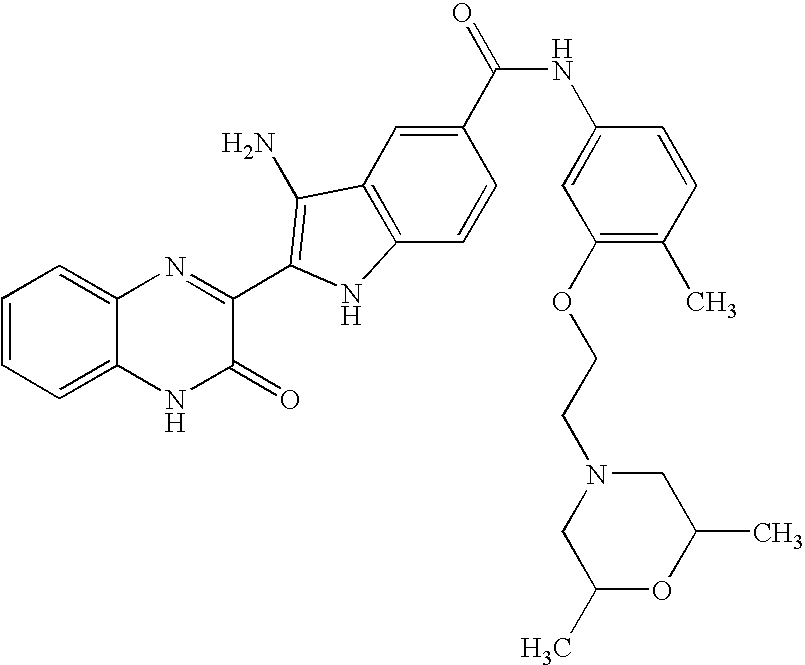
C1=C2C(=CC=C1)N=C(C1=C(N)C3=C(C=CC(C(=O)NC4=CC(OCCN5CC(C)OC(C)C5)=C(C)C=C4)=C3)N1)C(=O)N2
